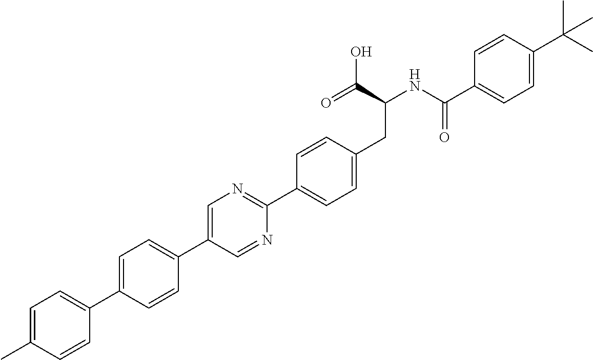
C1=C(C2=CC=C(C3=CN=C(C4=CC=C(CC(C(O)=O)NC(=O)C5=CC=C(C(C)(C)C)C=C5)C=C4)N=C3)C=C2)C=CC(C)=C1
